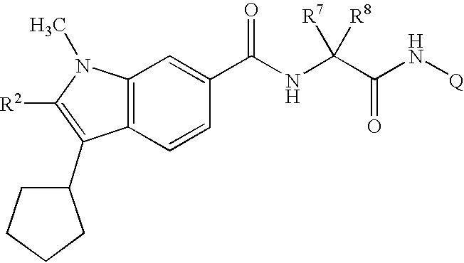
C12=C(C=CC(C(NC(C(N[Q])=O)([R8])[R7])=O)=C1)C(C1CCCC1)=C([R2])N2C
